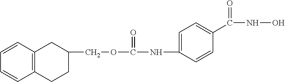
C12=C(C=CC=C1)CC(COC(NC1=CC=C(C(NO)=O)C=C1)=O)CC2
